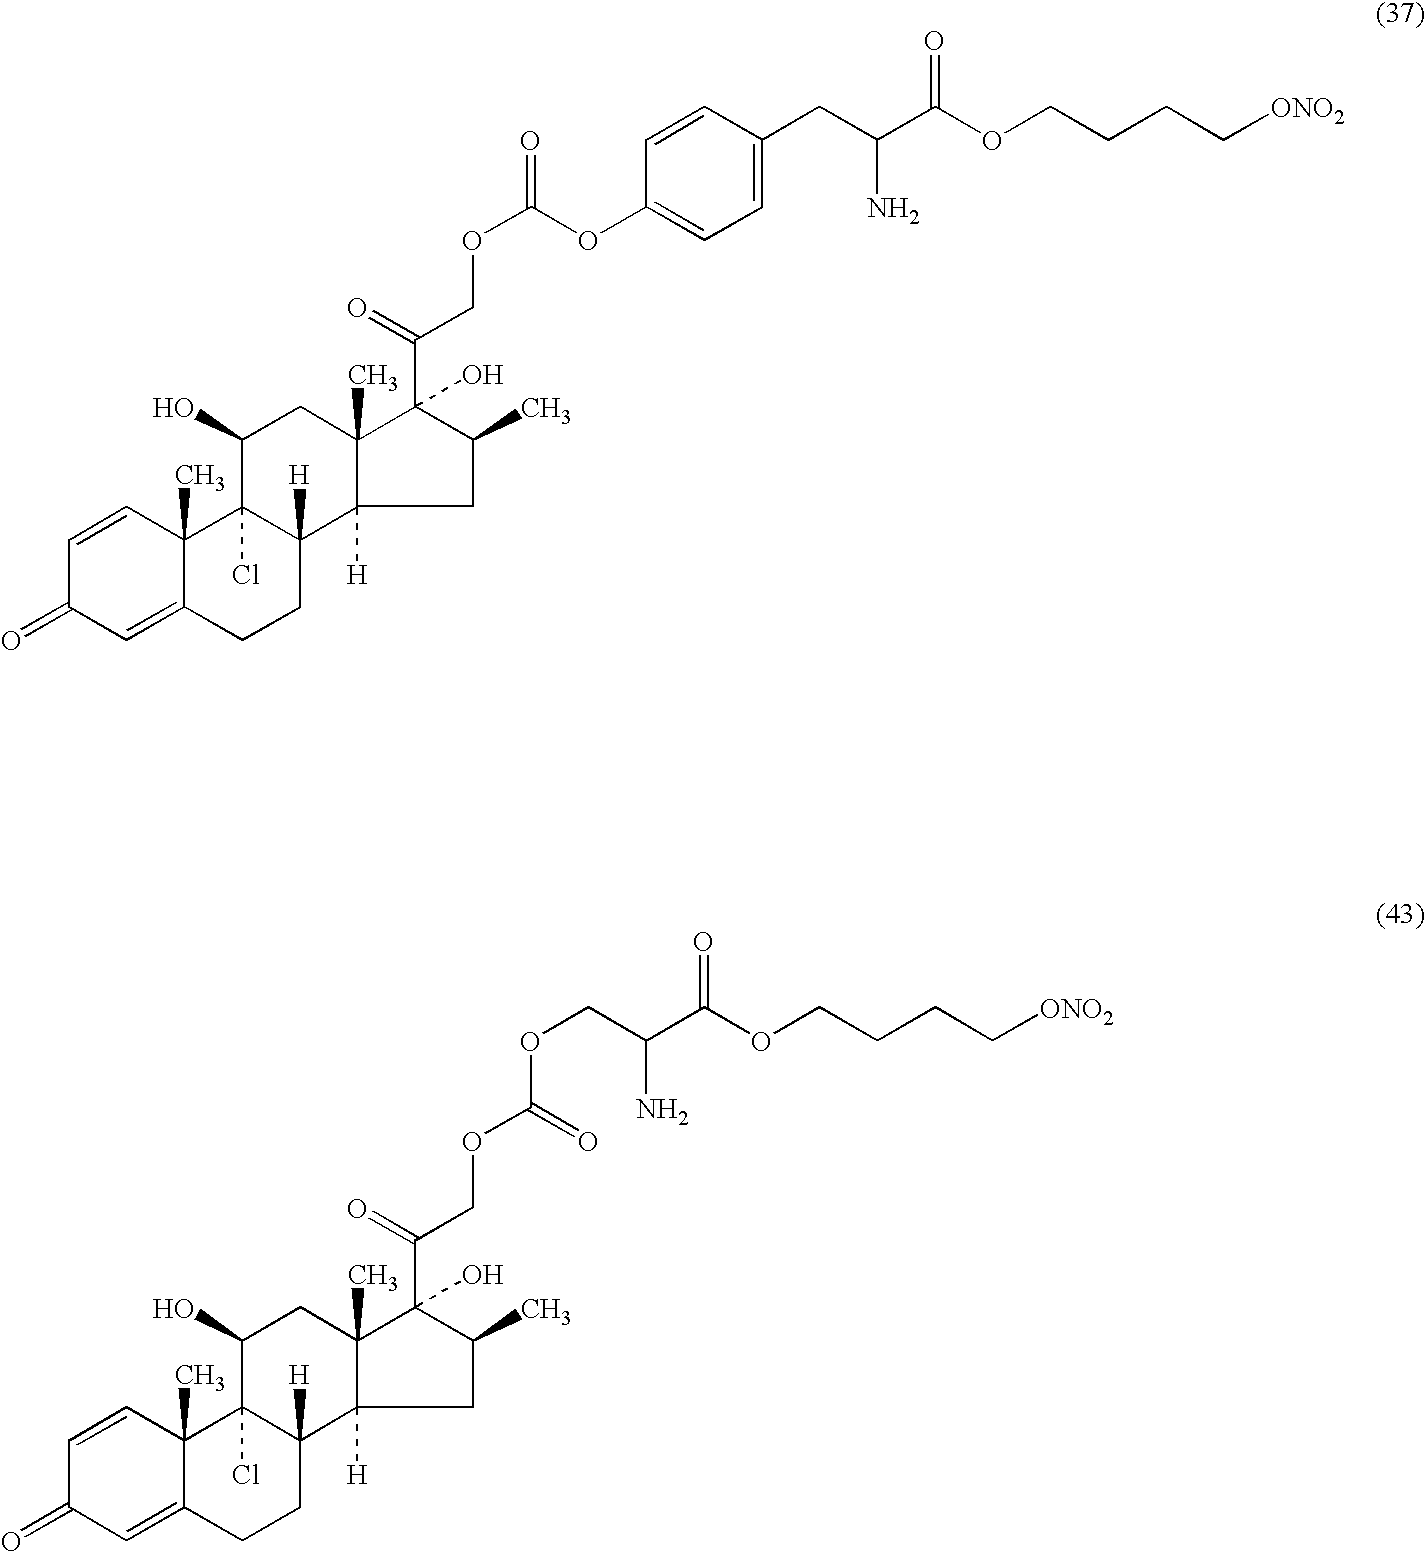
C1=CC2(C)C(=CC1=O)CCC1([H])C2(Cl)C(O)CC2(C)C(C(=O)COC(OCC(C(OCCCC[ONO2])=O)N)=O)(O)C(C)CC12[H].C1=CC2(C)C(=CC1=O)CCC1([H])C2(Cl)C(O)CC2(C)C(C(=O)COC(=O)OC3=CC=C(CC(C(OCCCC[ONO2])=O)N)C=C3)(O)C(C)CC12[H]
